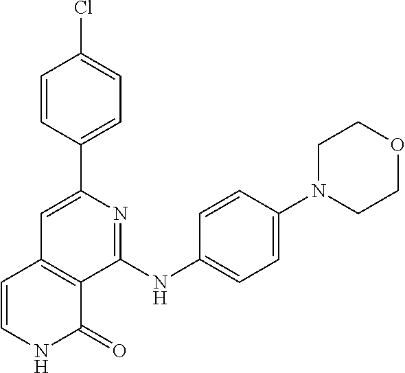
C1(C2=CC3=C(C(NC4=CC=C(N5CCOCC5)C=C4)=N2)C(=O)NC=C3)=CC=C(Cl)C=C1
